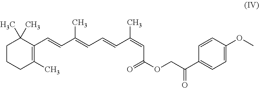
C1CCC(C)=C(C=CC(=CC=CC(=CC(OCC(C2=CC=C(OC)C=C2)=O)=O)C)C)C1(C)C
